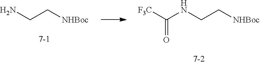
NCC[NHBoc].N(CC[NHBoc])C([F3C])=O
